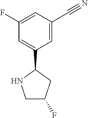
C1=C(C2NCC(F)C2)C=C(C#N)C=C1F
